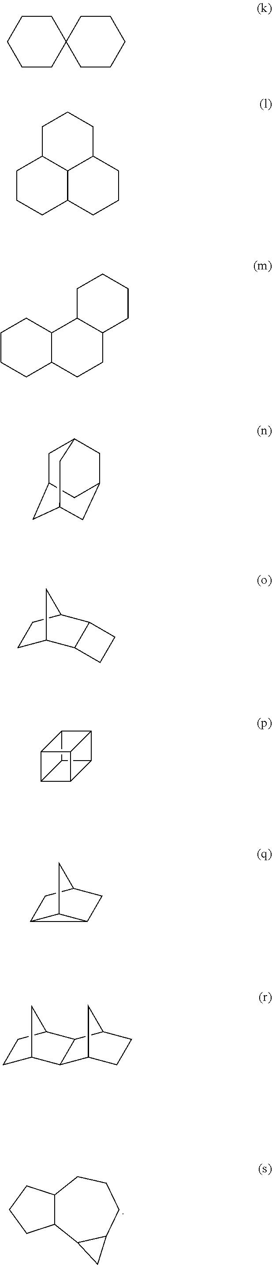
C12C3C4C5C(C14)C2C53.C12C(C3C(CCC1)C3)CCC2.C1CC2(CCC1)CCCCC2.C1C2C3C(CC1)CCCC3CCC2.C1CCC2C(C1)C1C(CC2)CCCC1.C1C2CC3CC(CC1C3)C2.C1C2C3C(C(C1)C2)CC3.C12C3C1CC(C2)C3.C1C2CC(C1)C1C2C2CCC1C2
